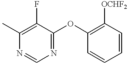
CC1=C(F)C(OC2=C([OCHF2])C=CC=C2)=NC=N1
